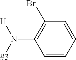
[#3]N(C1=C(Br)C=CC=C1)[H]
